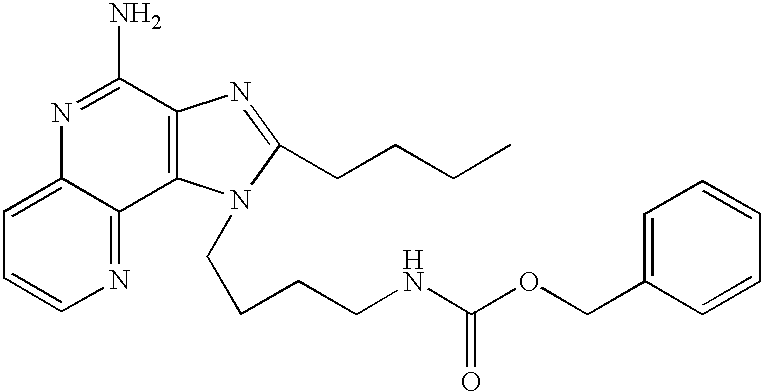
C1=C2C(=NC=C1)C1=C(C(N)=N2)N=C(CCCC)N1CCCCNC(OCC1=CC=CC=C1)=O
